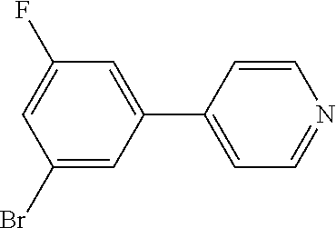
C1(Br)=CC(C2=CC=NC=C2)=CC(F)=C1
